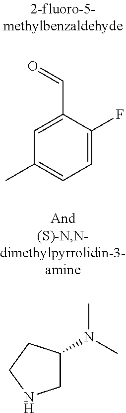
C1C(N(C)C)CCN1.C1=C(C=O)C(F)=CC=C1C
